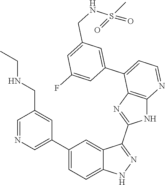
C1=NC=C(C2=CC=C3C(=C2)C(C2=NC4=C(N2)N=CC=C4C2=CC(CNS(=O)(C)=O)=CC(F)=C2)=NN3)C=C1CNCC
